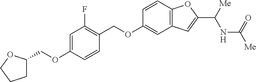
C1=C(OCC2CCCO2)C=CC(COC2=CC3=C(C=C2)OC(C([Me])NC([Me])=O)=C3)=C1F
